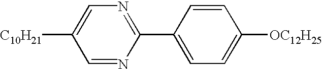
C1([C10H21])=CN=C(C2=CC=C([OC12H25])C=C2)N=C1
